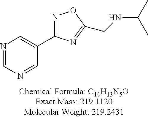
N1=CN=CC(C2=NOC(CNC(C)C)=N2)=C1
